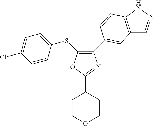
C1(C2=CC3=C(NN=C3)C=C2)=C(SC2=CC=C(Cl)C=C2)OC(C2CCOCC2)=N1
